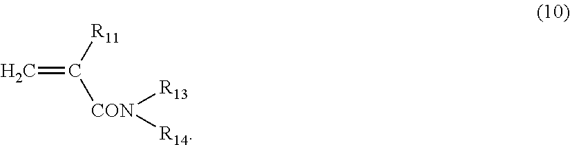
[R11]C(=C)[CON]([R13])[R14]
